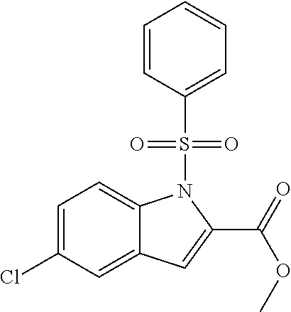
C12=CC=C(Cl)C=C1C=C(C(OC)=O)N2S(=O)(=O)C1=CC=CC=C1
